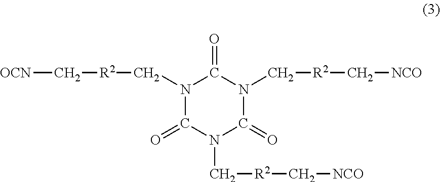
N1(C[R2]C[OCN])C(=O)N(C[R2]C[NCO])C(=O)N(C[R2]C[NCO])C1=O
